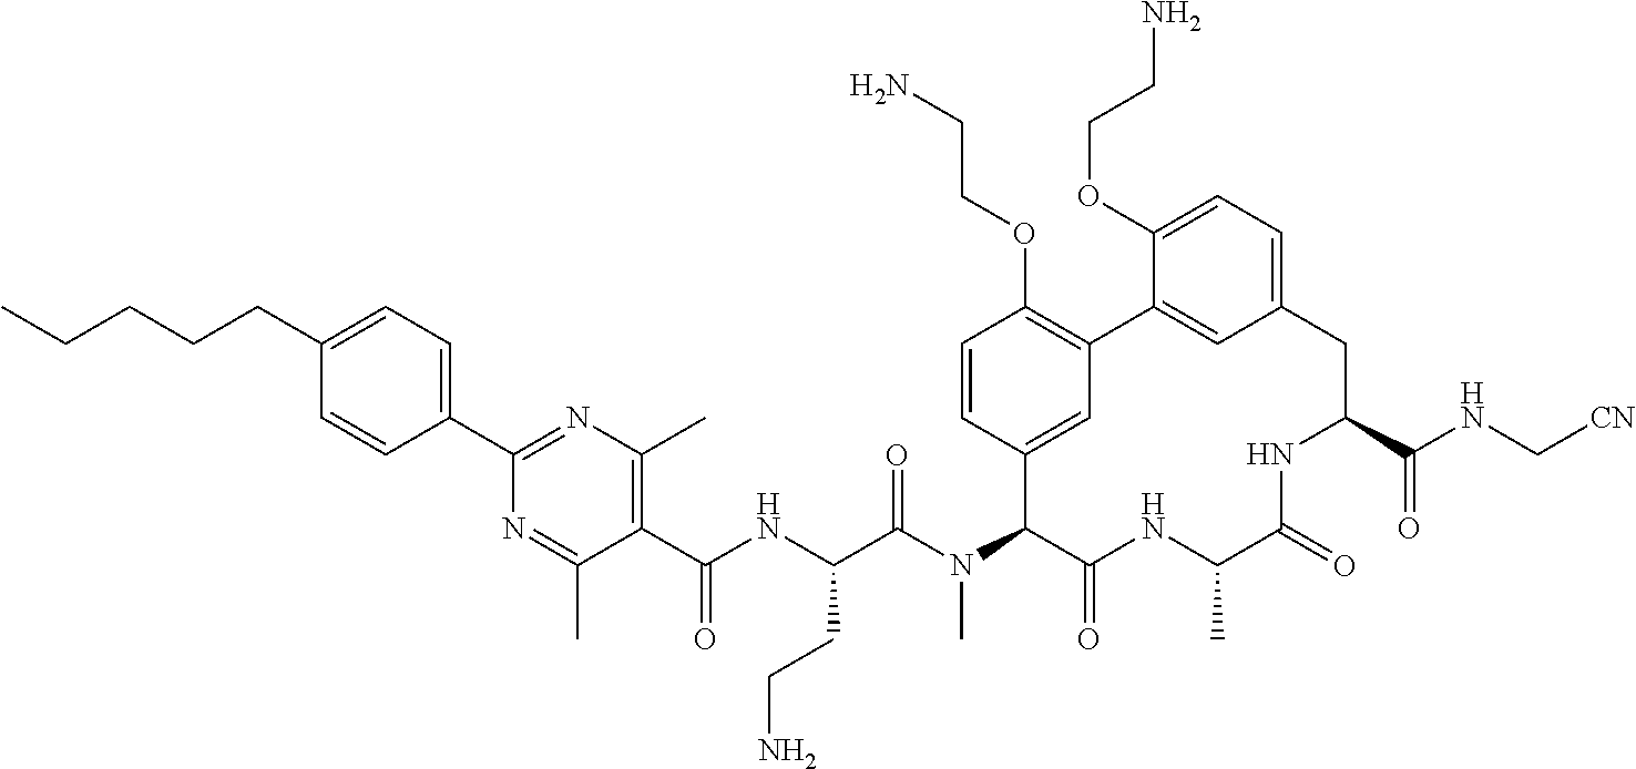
C(CCCC1=CC=C(C2=NC(C)=C(C(=O)NC(CCN)C(=O)N(C)C3C4=CC(=C(OCCN)C=C4)C4=CC(=CC=C4OCCN)CC(C(=O)NC[CN])NC(=O)C(C)NC3=O)C(C)=N2)C=C1)C
